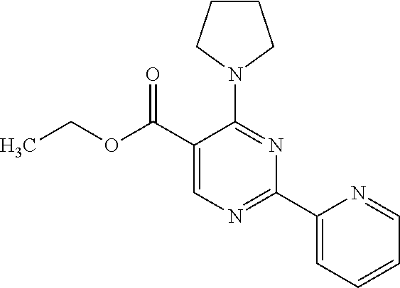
C1(N2CCCC2)=NC(C2=CC=CC=N2)=NC=C1C(OCC)=O
